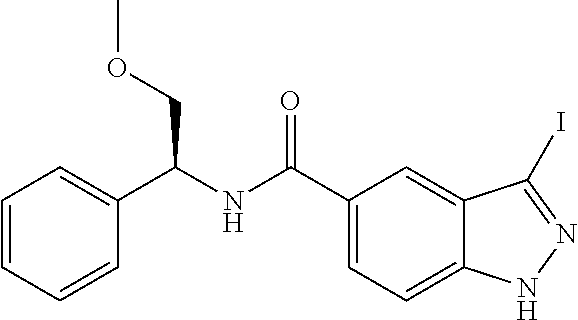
C1=CC=CC(C(NC(=O)C2=CC=C3C(=C2)C(I)=NN3)COC)=C1
